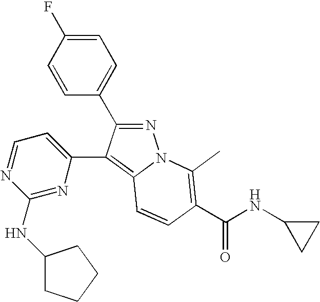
N1=C(C2=CC=C(F)C=C2)C(C2=CC=NC(NC3CCCC3)=N2)=C2N1C(C)=C(C(NC1CC1)=O)C=C2
